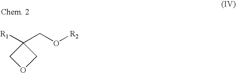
C1(CO[R2])([R1])COC1
